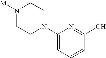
N1([M])CCN(C2=CC=CC(O)=N2)CC1
